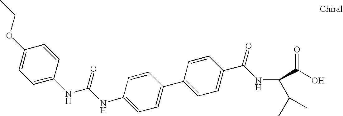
C1(NC(NC2=CC=C(OCC)C=C2)=O)=CC=C(C2=CC=C(C(=O)NC(C(O)=O)C(C)C)C=C2)C=C1
